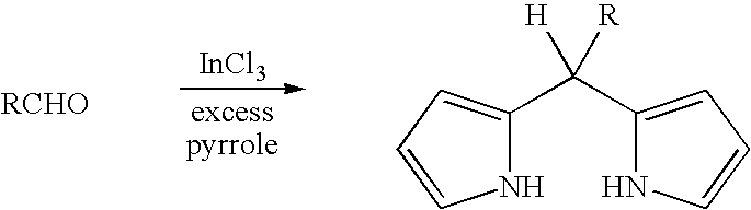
[InCl3].N1C(C(C2=CC=CN2)([H])[R])=CC=C1
